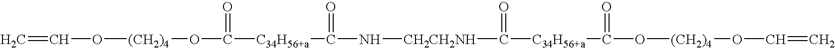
C=CO[(CH2)4]OC(=O)[C34H56+a]C(=O)N[CH2CH2NH]C([C34H56+a]C(O[(CH2)4]OC=C)=O)=O
